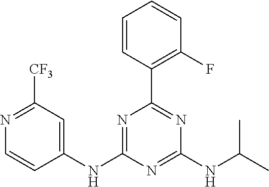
C1=CC(C2=NC(NC(C)C)=NC(NC3=CC([CF3])=NC=C3)=N2)=C(F)C=C1
